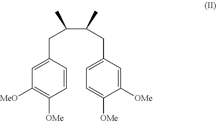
C(C1=CC([MeO])=C([OMe])C=C1)C(C(CC1=CC=C([OMe])C([OMe])=C1)C)C
